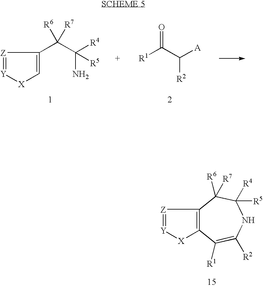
[Z]1=[Y][X]C=C1C(C(N)([R4])[R5])([R6])[R7].[R1]C(C([A])[R2])=O.[Z]1=[Y][X]C2=C1C([R6])([R7])C([R4])([R5])NC([R2])=C2[R1]
